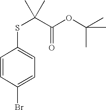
C1=CC(Br)=CC=C1SC(C(=O)OC(C)(C)C)(C)C
